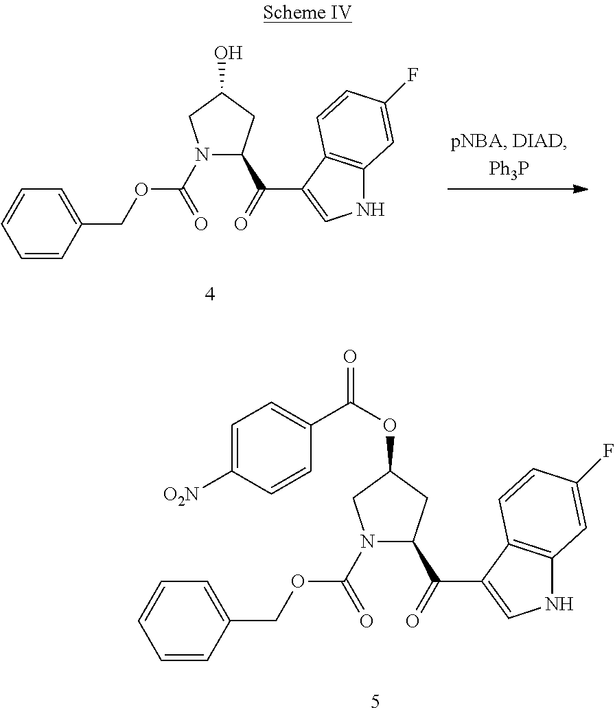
C1=CC(COC(N2C(C(=O)C3=CNC4=C3C=CC(F)=C4)CC(O)C2)=O)=CC=C1.C1=CC(COC(N2C(C(=O)C3=CNC4=C3C=CC(F)=C4)CC(OC(=O)C3=CC=C([O2N])C=C3)C2)=O)=CC=C1
